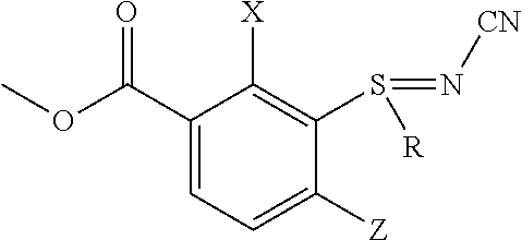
O(C(C1=CC=C([Z])C(S(=N[CN])[R])=C1[X])=O)C
